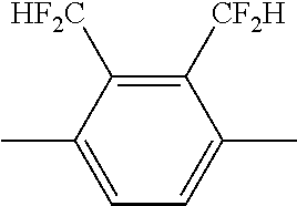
C1=C(C)C([HF2C])=C([CF2H])C(C)=C1
